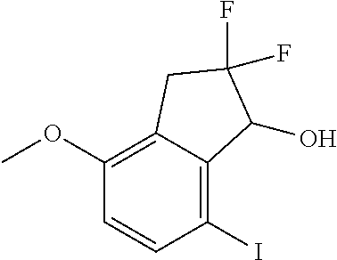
C1(OC)=C2C(=C(I)C=C1)C(O)C(F)(F)C2
